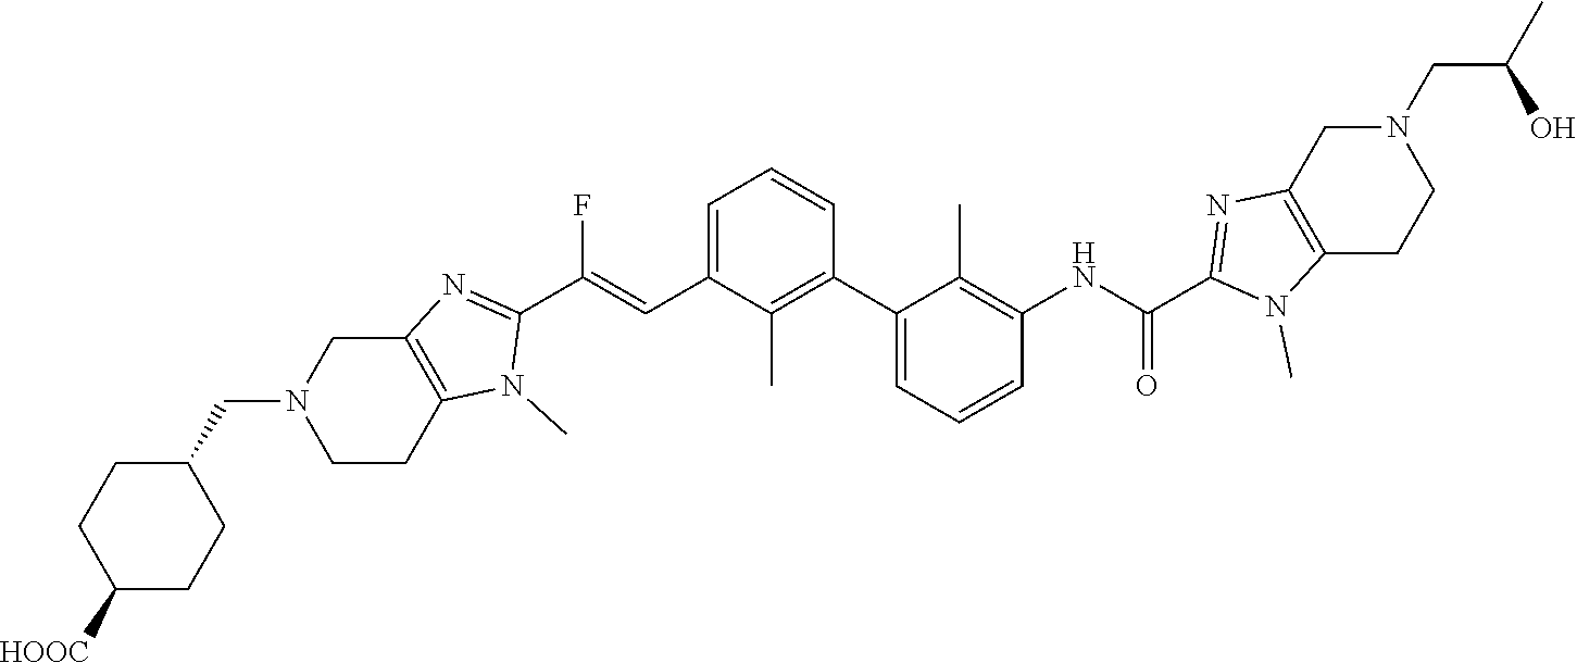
C1(C2=CC=CC(NC(C3=NC4=C(N3C)CCN(CC(C)O)C4)=O)=C2C)=C(C)C(C=C(C2=NC3=C(N2C)CCN(CC2CCC([HOOC])CC2)C3)F)=CC=C1
